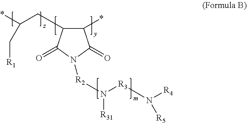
C1(*)C(CC(*)C[R1])C(=O)N([R2]N([R3]N([R4])[R5])[R31])C1=O
